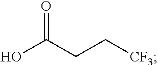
OC(CC[CF3])=O
